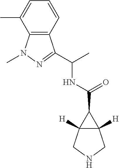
C12([H])C([H])(CNC1)C2C(=O)NC(C)C1=NN(C)C2=C1C=CC=C2C
